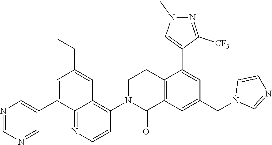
C12=C(C=C(CN3C=NC=C3)C=C1C1=CN(C)N=C1[CF3])C(=O)N(C1=C3C(=NC=C1)C(C1=CN=CN=C1)=CC(CC)=C3)CC2
